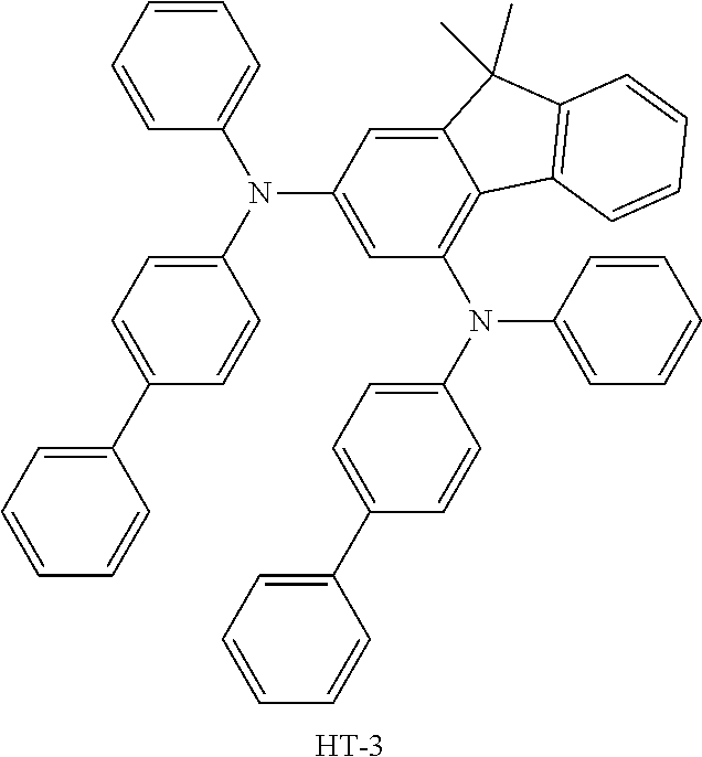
C1=C2C(=C(N(C3=CC=CC=C3)C3=CC=C(C4=CC=CC=C4)C=C3)C=C1N(C1=CC=C(C3=CC=CC=C3)C=C1)C1=CC=CC=C1)C1=C(C2(C)C)C=CC=C1.[H]
